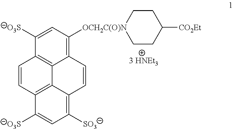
C12=C3C(=C([OCH2C(O)N]4CCC([CO2Et])CC4)C=C1[O3S])C=CC1=C([SO3])C=C([O3S])C(=C31)C=C2
